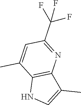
C12=C(N=C(C(F)(F)F)C=C1C)C(C)=CN2
